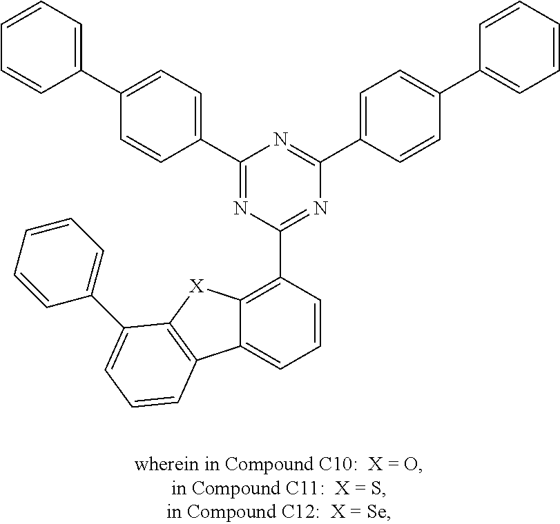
C12=C(C3=NC(C4=CC=C(C5=CC=CC=C5)C=C4)=NC(C4=CC=C(C5=CC=CC=C5)C=C4)=N3)C=CC=C1C1=C([X]2)C(C2=CC=CC=C2)=CC=C1
